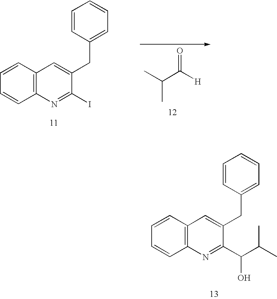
C1=CC2=C(C=C1)N=C(I)C(CC1=CC=CC=C1)=C2.CC(C([H])=O)C.C1=CC2=C(C=C1)N=C(C(C(C)C)O)C(CC1=CC=CC=C1)=C2
